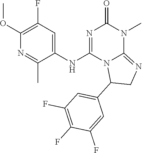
C1(OC)=C(F)C=C(NC2=NC(=O)N(C)C3=NCC(C4=CC(F)=C(F)C(F)=C4)N23)C(C)=N1
